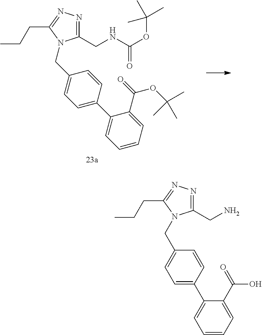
C1(CNC(OC(C)(C)C)=O)=NN=C(CCC)N1CC1=CC=C(C2=CC=CC=C2C(=O)OC(C)(C)C)C=C1.C1(CN)=NN=C(CCC)N1CC1=CC=C(C2=CC=CC=C2C(=O)O)C=C1
